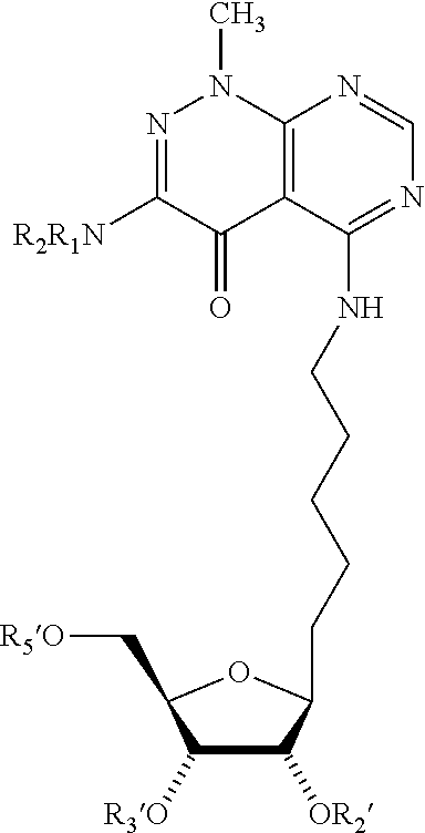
C12=C(C(NCCCCCC3C([OR2])C([R3O])C(C[R5O])O3)=NC=N1)C(=O)C([R2R1N])=NN2C
